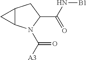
C12C(N(C([A3])=O)C(C(N[B1])=O)C1)C2
